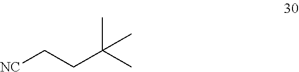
[NC]CCC(C)(C)C
